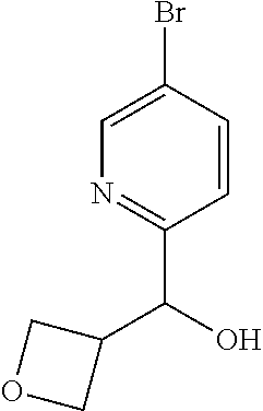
C1=C(Br)C=CC(C(O)C2COC2)=N1
